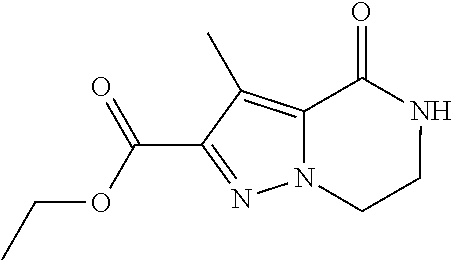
N12C(=C(C)C(C(OCC)=O)=N1)C(=O)NCC2
